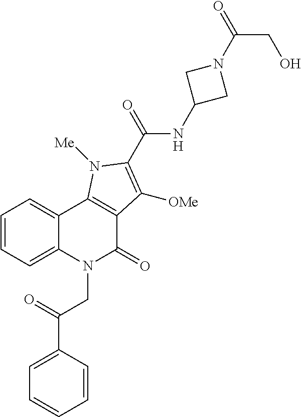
C1=CC=C2C(=C1)C1=C(C(=O)N2CC(=O)C2=CC=CC=C2)C([OMe])=C(C(NC2CN(C(CO)=O)C2)=O)N1[Me]
